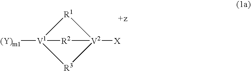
[R3]1[V2]2([X])[R1][V1]1([(Y)m1])[R2]2
